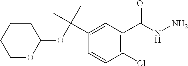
C1(Cl)=C(C(NN)=O)C=C(C(C)(C)OC2CCCCO2)C=C1
